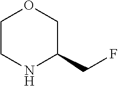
N1C(CF)COCC1
